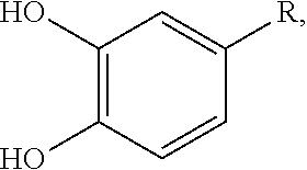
C1(O)=C(O)C=CC([R])=C1
